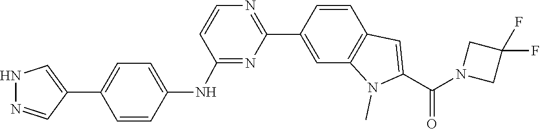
N1(C(C2=CC3=C(N2C)C=C(C2=NC=CC(NC4=CC=C(C5=CNN=C5)C=C4)=N2)C=C3)=O)CC(F)(F)C1
